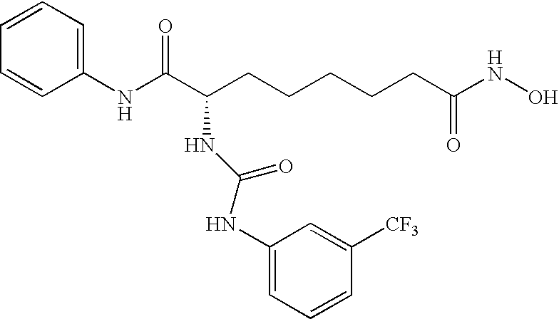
C1(NC(C(CCCCCC(NO)=O)NC(NC2=CC=CC([CF3])=C2)=O)=O)=CC=CC=C1
